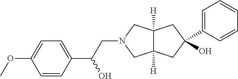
C12([H])C([H])(CC(O)(C3=CC=CC=C3)C1)CN(CC(C1=CC=C(OC)C=C1)O)C2
